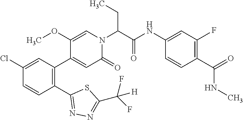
C1(Cl)=CC(C2=CC(=O)N(C(C(NC3=CC(F)=C(C(=O)NC)C=C3)=O)CC)C=C2OC)=C(C2=NN=C(C([H])(F)F)S2)C=C1
